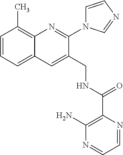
C1=CC=C2C(=C1C)N=C(N1C=CN=C1)C(CNC(C1=C(N)N=CC=N1)=O)=C2
